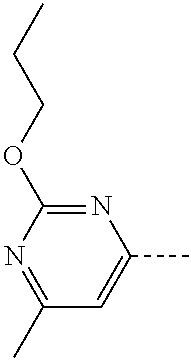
C1=C(C)N=C(OCCC)N=C1C
